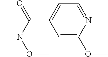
C1=C(OC)N=CC=C1C(N(OC)C)=O
